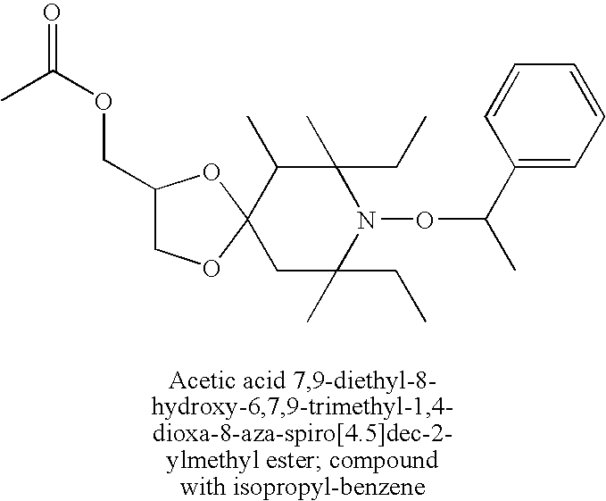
C1(COC(=O)C)COC2(O1)C(C)C(C)(CC)N(OC(C)C1=CC=CC=C1)C(C)(CC)C2
